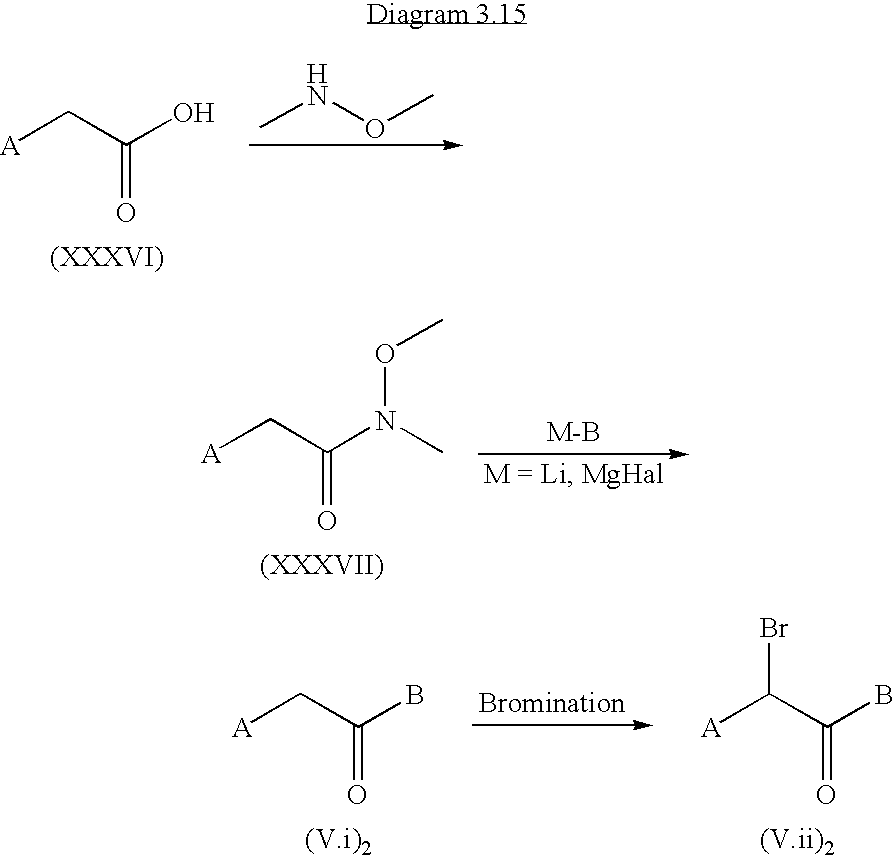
[A]CC(O)=O.CNOC.[A]CC(N(C)OC)=O.[A]C(C(B)=O)Br.[A]CC(B)=O
